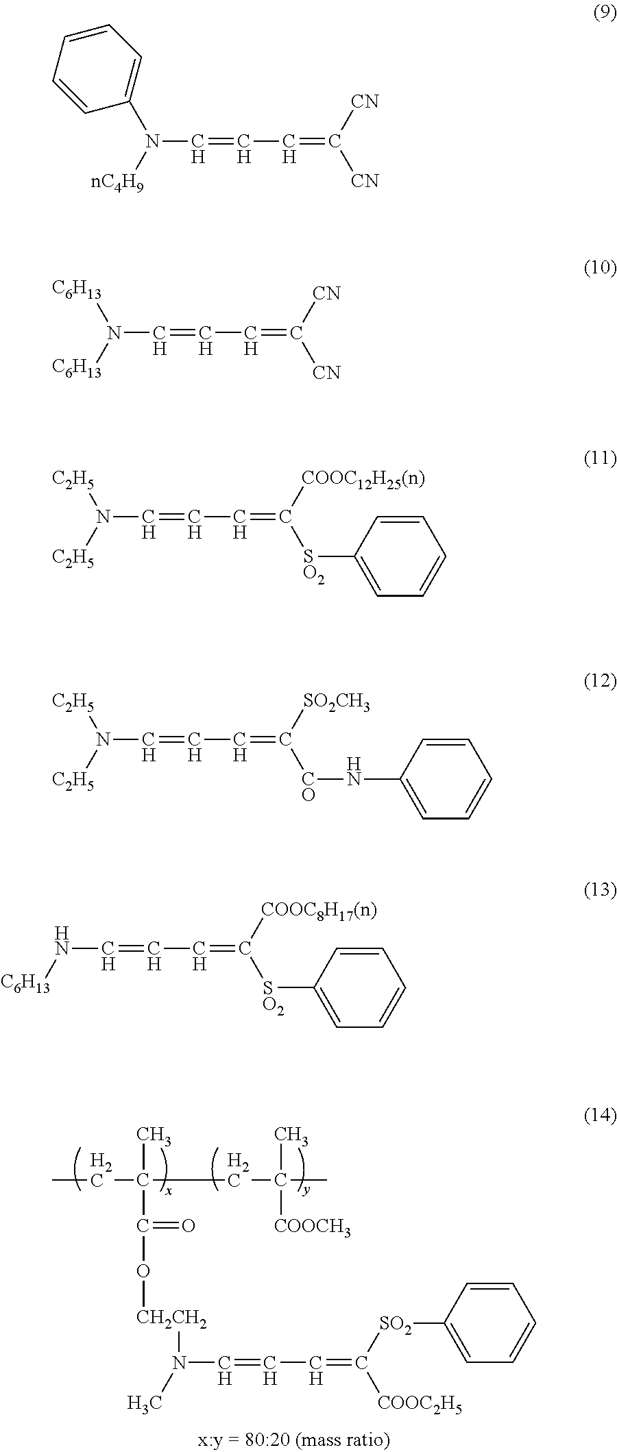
CN(C=CC=C([COOC2H5])[SO2]C1=CC=CC=C1)[CH2CH2]OC(C(CC)(CC(C)([COOCH3])C)C)=O.[nC4H9]N(C1=CC=CC=C1)C=CC=C([CN])[CN].[C6H13]N([C6H13])C=CC=C([CN])[CN].[C2H5]N([C2H5])C=CC=C([SO2]C1=CC=CC=C1)[COOC12H25(n)].[C2H5]N([C2H5])C=CC=C([CO]NC1=CC=CC=C1)[SO2CH3].[C6H13]NC=CC=C([COOC8H17(n)])[SO2]C1=CC=CC=C1
